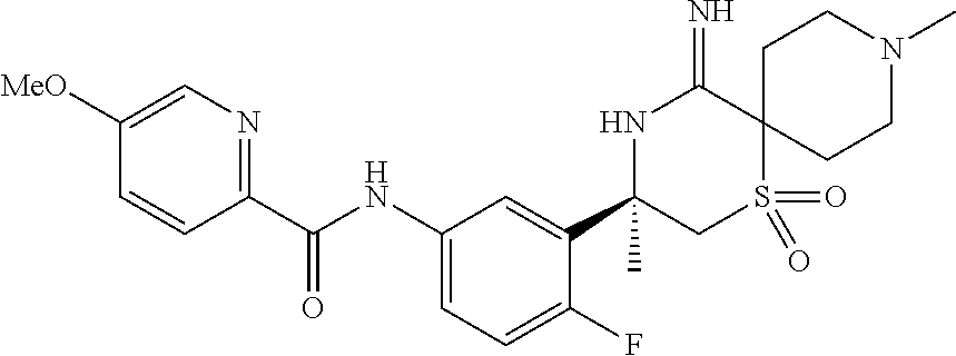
C1(C(NC2=CC=C(F)C(C3(C)CS(=O)(=O)C4(C(=N)N3)CCN(C)CC4)=C2)=O)=NC=C([MeO])C=C1
